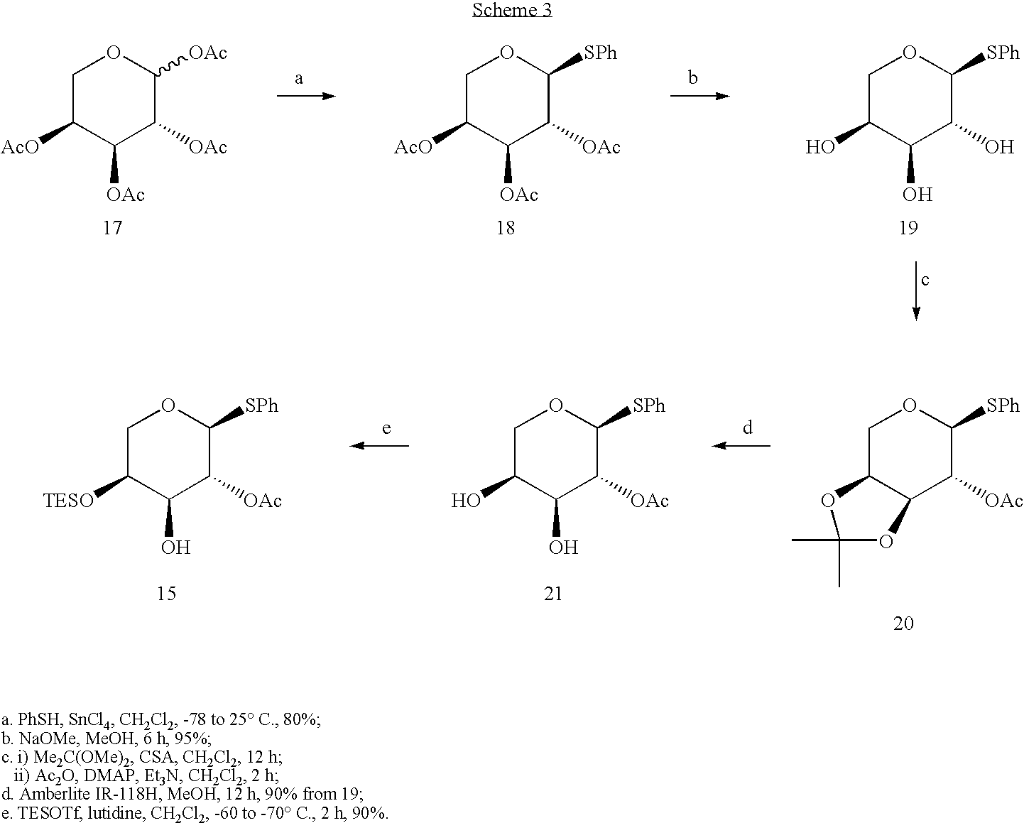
C1C([AcO])C([OAc])C([OAc])C([OAc])O1.C1C([AcO])C([OAc])C([OAc])C([SPh])O1.C1C(O)C(O)C(O)C([SPh])O1.C1C2C(C([OAc])C([SPh])O1)OC(C)(C)O2.C1C(O)C(O)C([OAc])C([SPh])O1.C1C([TESO])C(O)C([OAc])C([SPh])O1
